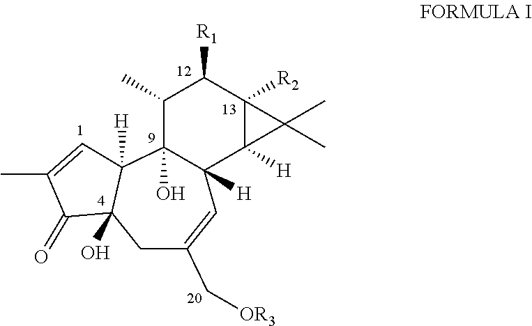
C1(C)C([R1])C2([R2])C([H])(C3([H])C=C(C[OR3])CC4(O)C([H])(C13O)C=C(C)C4=O)C2(C)C
